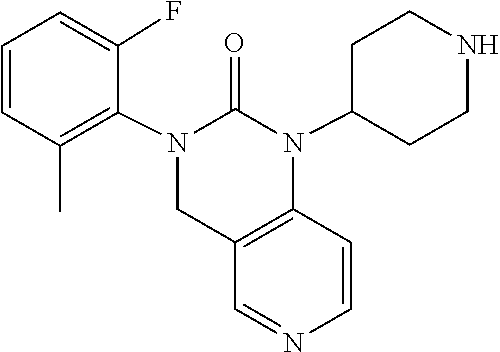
N1=CC2=C(C=C1)N(C1CCNCC1)C(=O)N(C1=C(C)C=CC=C1F)C2
